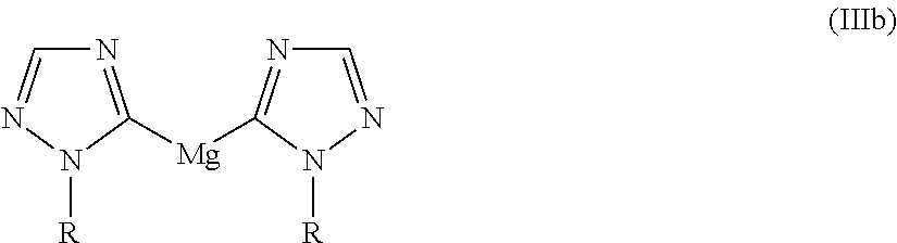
N1=C([Mg]C2=NC=NN2[R])N([R])N=C1
